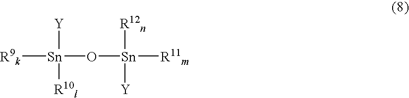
O([Sn]([Y])([R11m])[R12n])[Sn]([R9k])([R10l])[Y]
